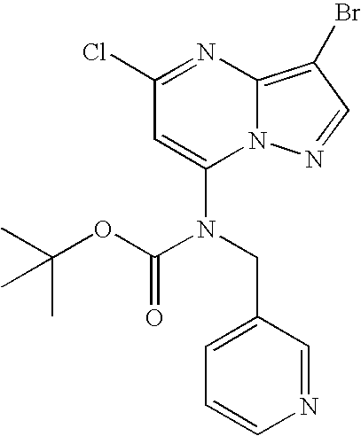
C1(Cl)=NC2=C(Br)C=NN2C(N(CC2=CC=CN=C2)C(OC(C)(C)C)=O)=C1
